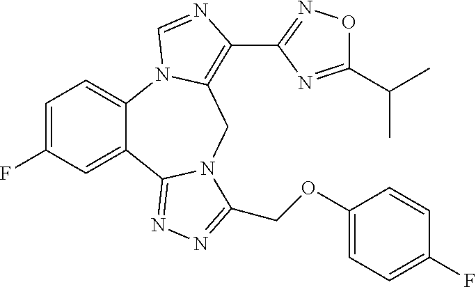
C1=C(F)C=C2C(=C1)N1C(=C(C3=NOC(C(C)C)=N3)N=C1)CN1C2=NN=C1COC1=CC=C(F)C=C1
